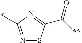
N1=C(*)N=C(C([**])=O)S1
